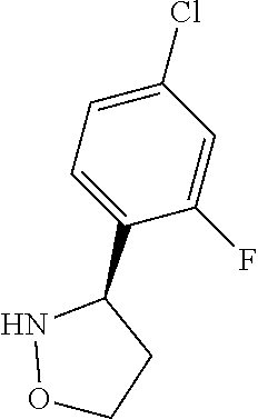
C1=C(Cl)C=C(F)C(C2NOCC2)=C1
